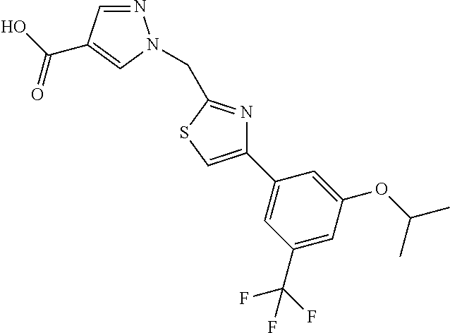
N1=CC(C(O)=O)=CN1CC1=NC(C2=CC(C(F)(F)F)=CC(OC(C)C)=C2)=CS1
